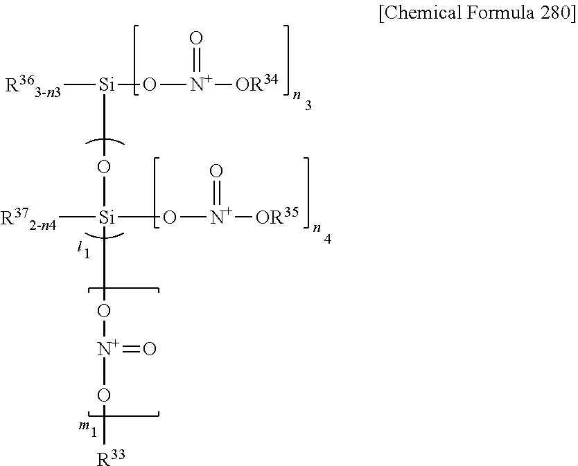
[Si](O[Si](O[N+](O[R33])=O)(O[N+]([OR35])=O)[R372-n4])([R363-n3])O[N+]([OR34])=O
